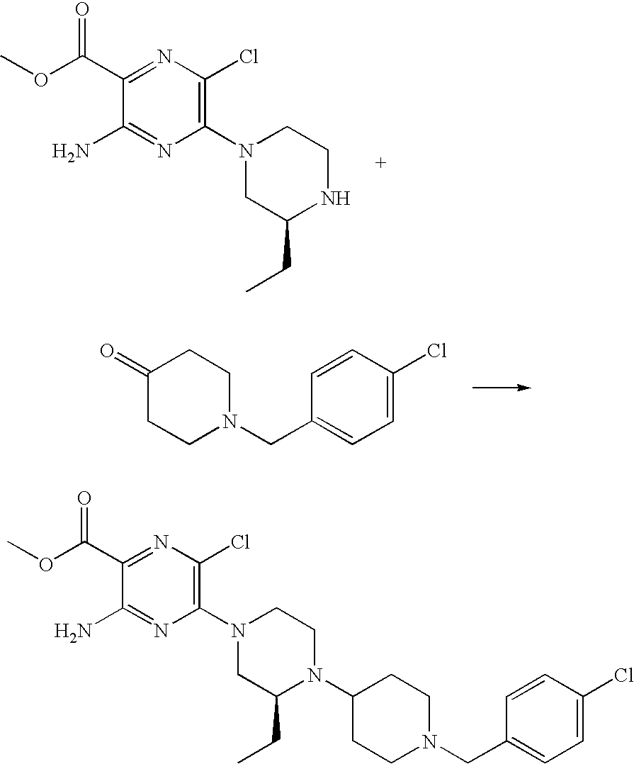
COC(C1=NC(Cl)=C(N2CC(CC)NCC2)N=C1N)=O.C1(=O)CCN(CC2=CC=C(Cl)C=C2)CC1.COC(C1=NC(Cl)=C(N2CC(CC)N(C3CCN(CC4=CC=C(Cl)C=C4)CC3)CC2)N=C1N)=O
